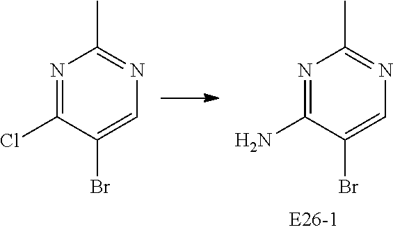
N1=C(N)C(Br)=CN=C1C.N1=C(Cl)C(Br)=CN=C1C
